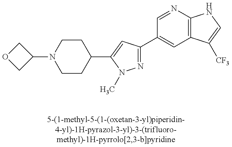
C1OCC1N1CCC(C2=CC(C3=CC4=C(N=C3)NC=C4[CF3])=NN2C)CC1
